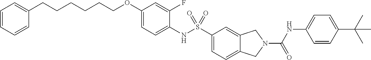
C1(OCCCCCCC2=CC=CC=C2)=CC=C(NS(C2=CC=C3C(=C2)CN(C(NC2=CC=C(C(C)(C)C)C=C2)=O)C3)(=O)=O)C(F)=C1
